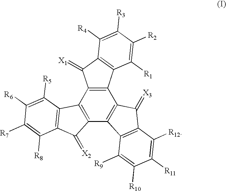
C12=C(C3=C(C4=C1C(=[X3])C1=C4C([R9])=C([R10])C([R11])=C1[R12])C(=[X2])C1=C3C([R5])=C([R6])C([R7])=C1[R8])C(=[X1])C1=C2C([R1])=C([R2])C([R3])=C1[R4]
